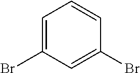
C1=C(Br)C=C(Br)C=C1
